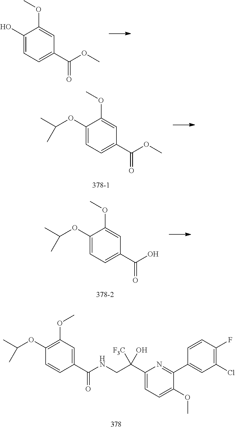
C1(OC(C)C)=C(OC)C=C(C(NCC(C2=CC=C(OC)C(C3=CC(Cl)=C(F)C=C3)=N2)([F3C])O)=O)C=C1.C1(O)=CC=C(C(OC)=O)C=C1OC.C1(OC(C)C)=CC=C(C(OC)=O)C=C1OC.C1(OC(C)C)=CC=C(C(O)=O)C=C1OC
